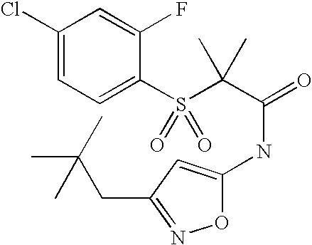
C1(Cl)=CC=C(S(C(C(=O)NC2=CC(CC(C)(C)C)=NO2)(C)C)(=O)=O)C(F)=C1
